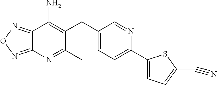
C12=NON=C1N=C(C)C(CC1=CC=C(C3=CC=C(C#N)S3)N=C1)=C2N
